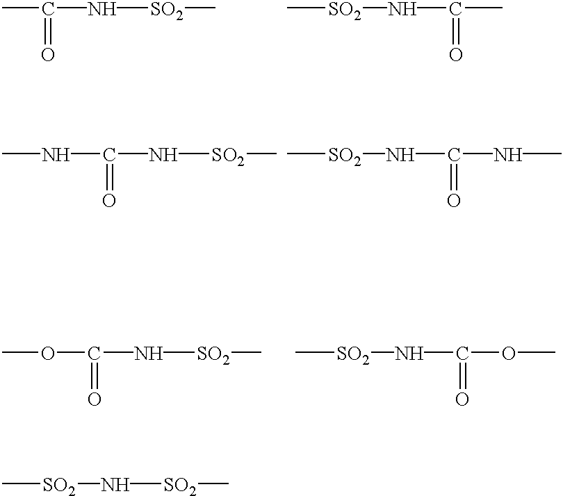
CC(=O)N[SO2]C.N([SO2]C)C(C)=O.CNC(N[SO2]C)=O.[SO2](NC(NC)=O)C.COC(N[SO2]C)=O.[SO2](NC(OC)=O)C.C[SO2]N[SO2]C
